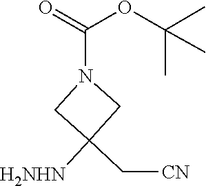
C(=O)(OC(C)(C)C)N1CC(C[CN])([H2NHN])C1
